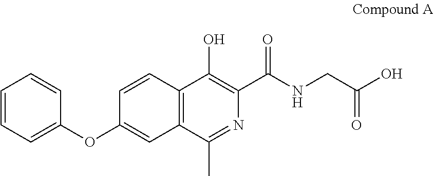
C1=CC=C(OC2=CC3=C(C=C2)C(O)=C(C(NCC(O)=O)=O)N=C3C)C=C1
